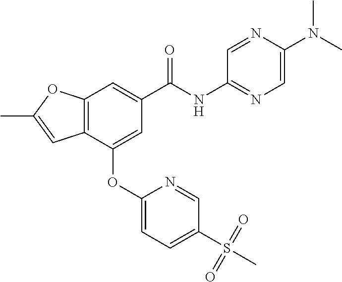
C1(OC2=CC(C(NC3=NC=C(N(C)C)N=C3)=O)=CC3=C2C=C(C)O3)=CC=C(S(=O)(=O)C)C=N1
